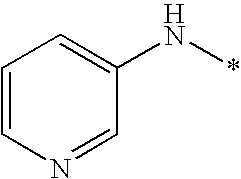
C1(N*)=CC=CN=C1
